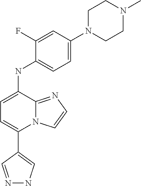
C1(C2=CC=C(NC3=CC=C(N4CCN(C)CC4)C=C3F)C3=NC=CN23)=CNN=C1
